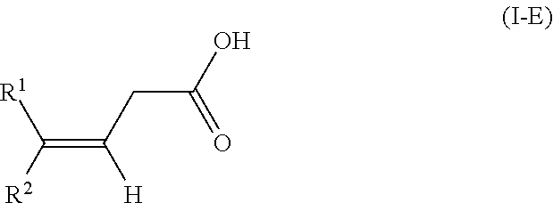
[R2]C(=C(CC(O)=O)[H])[R1]
